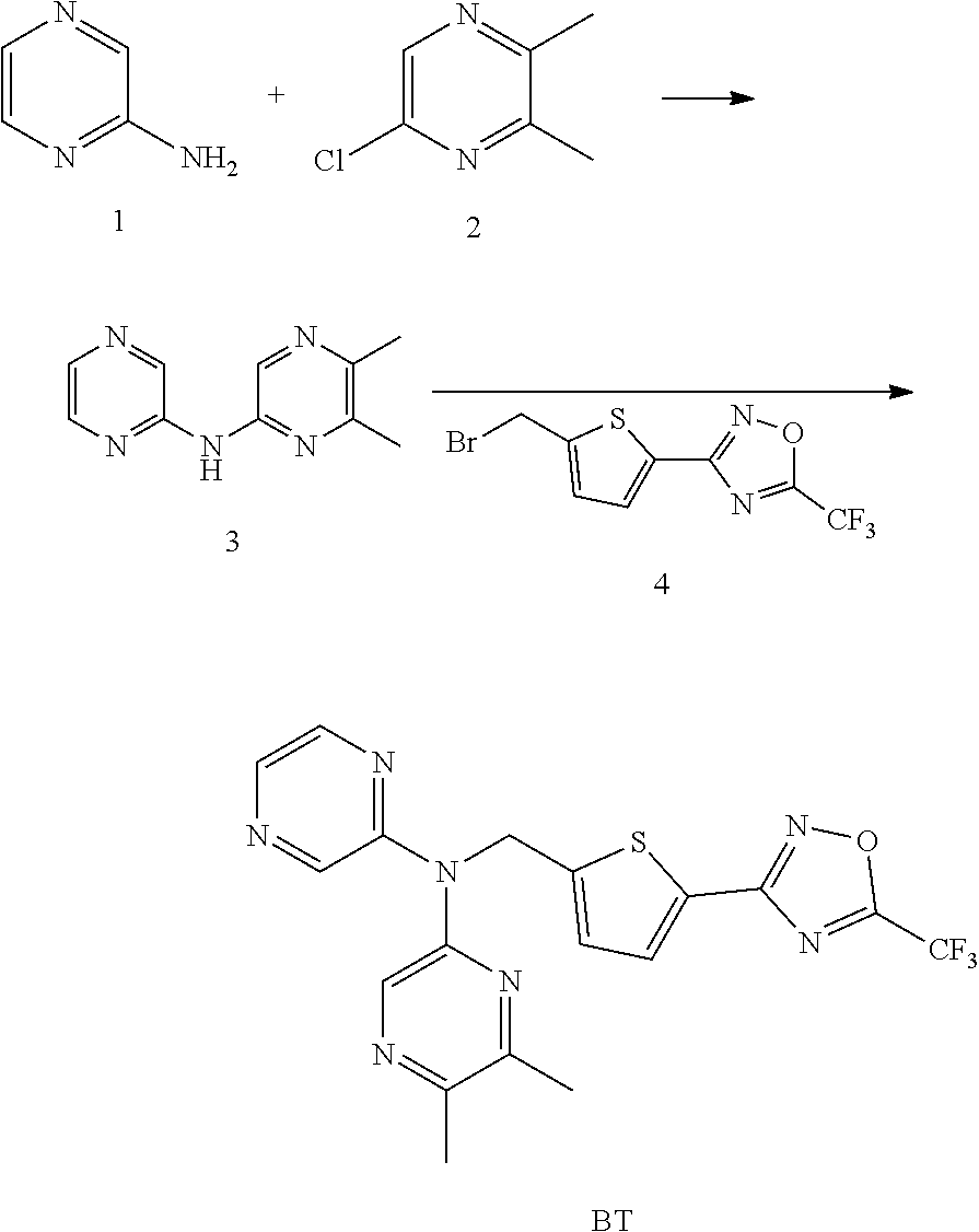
C1=CN=C(N)C=N1.C1=C(Cl)N=C(C)C(C)=N1.C1=CN=C(NC2=NC(C)=C(C)N=C2)C=N1.BrCC1=CC=C(C2=NOC([CF3])=N2)S1.N1=CC(N(CC2=CC=C(C3=NOC([CF3])=N3)S2)C2=CN=C(C)C(C)=N2)=NC=C1.[BT]
